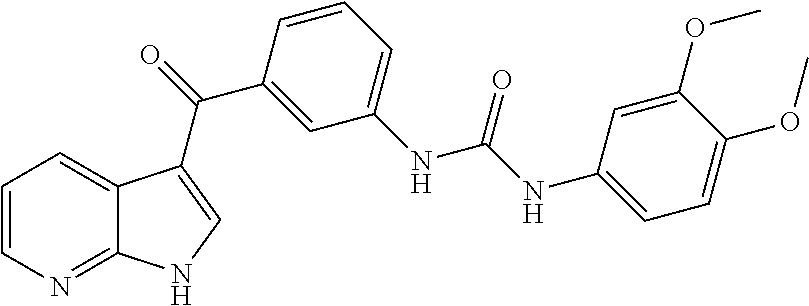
C1=CN=C2C(=C1)C(C(C1=CC(NC(=O)NC3=CC=C(OC)C(OC)=C3)=CC=C1)=O)=CN2
